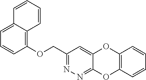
C1(COC2=C3C(=CC=C2)C=CC=C3)=NN=C2C(=C1)OC1=C(O2)C=CC=C1
